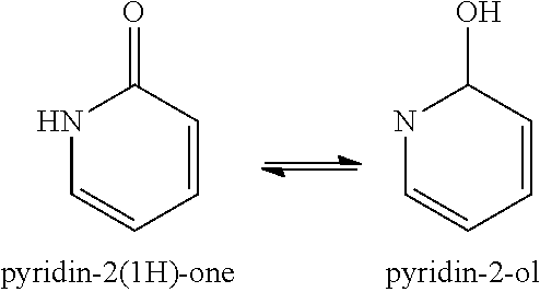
N1C=CC=CC1=O.N1C=CC=CC1O
